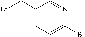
C1(CBr)=CC=C(Br)N=C1
